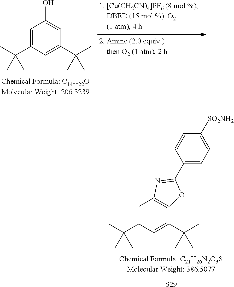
C1=C(C(C)(C)C)C=C(C(C)(C)C)C2=C1N=C(C1=CC=C([SO2NH2])C=C1)O2.[S29].C1=C(C(C)(C)C)C=C(C(C)(C)C)C=C1O
